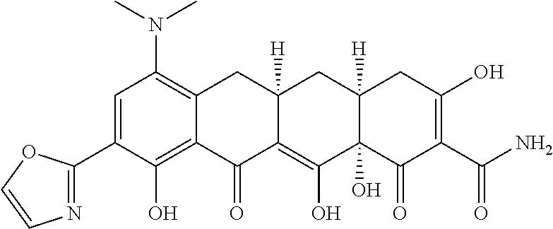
C1=C(C2=NC=CO2)C(O)=C2C(=C1N(C)C)CC1([H])C(=C(O)C3(O)C([H])(C1)CC(O)=C(C(=O)N)C3=O)C2=O
